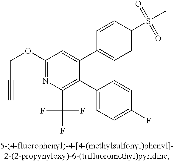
C1(OCC#C)=NC(C(F)(F)F)=C(C2=CC=C(F)C=C2)C(C2=CC=C(S(C)(=O)=O)C=C2)=C1
